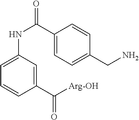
C([Arg-OH])(=O)C1=CC(NC(C2=CC=C(CN)C=C2)=O)=CC=C1
